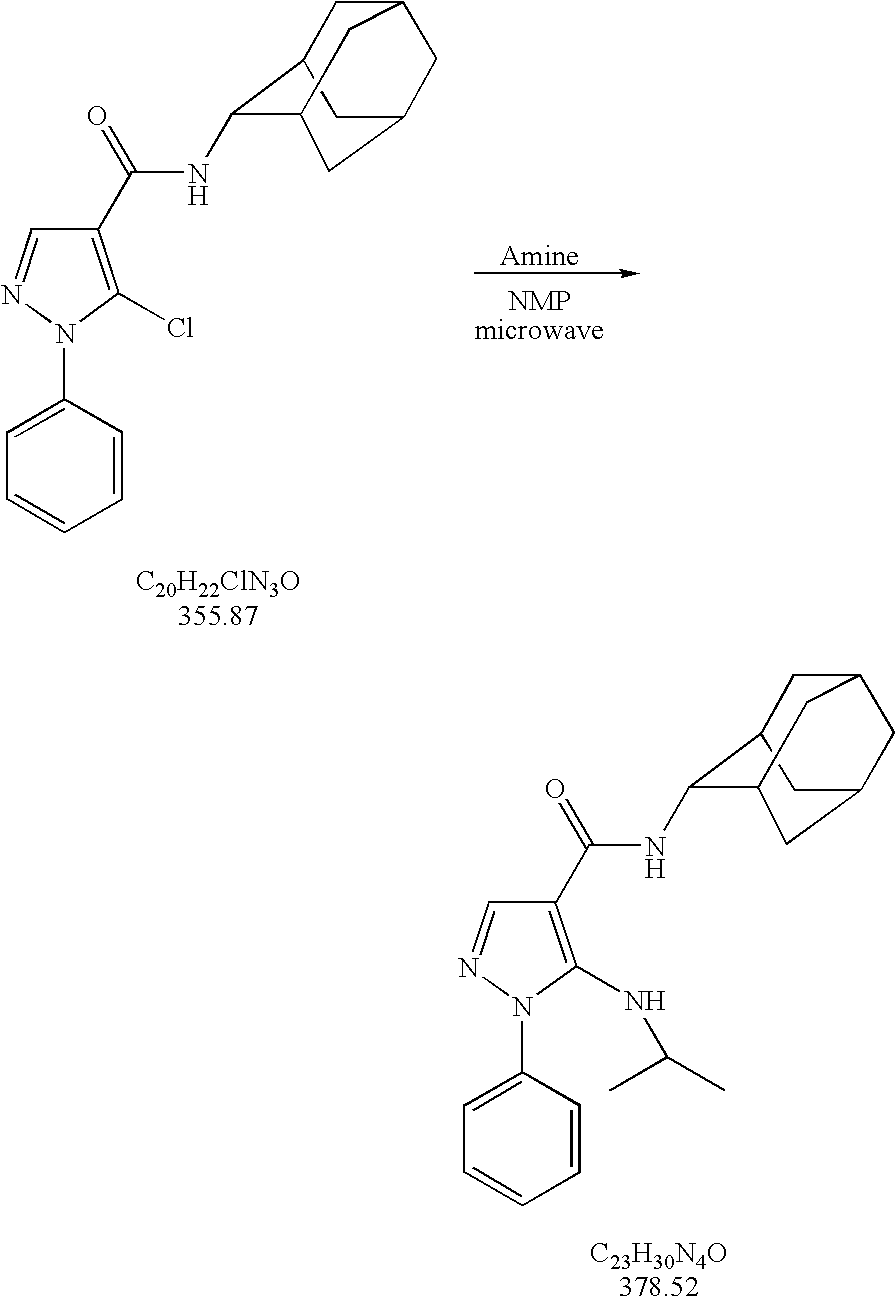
C1C2C(NC(C3=C(Cl)N(C4=CC=CC=C4)N=C3)=O)C3CC(CC1C3)C2.C1C2C(NC(C3=C(NC(C)C)N(C4=CC=CC=C4)N=C3)=O)C3CC(CC1C3)C2
